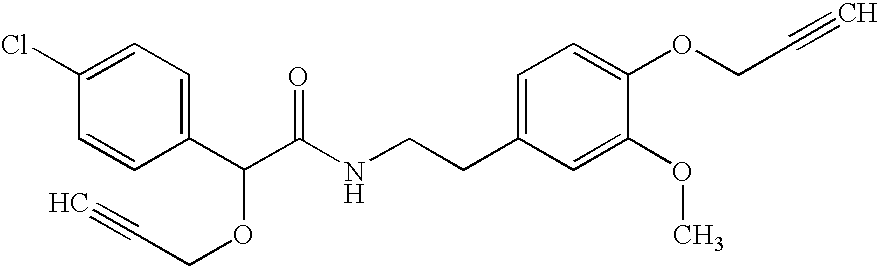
C1(Cl)=CC=C(C(C(NCCC2=CC=C(OCC#C)C(OC)=C2)=O)OCC#C)C=C1
